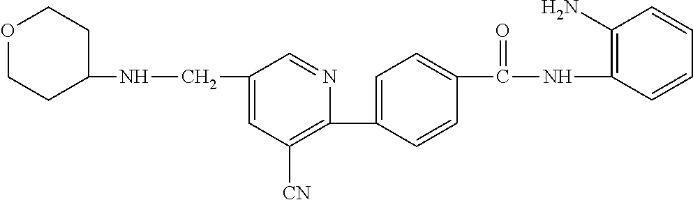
C1=C(CNC2CCOCC2)C=NC(C2=CC=C(C(NC3=C(N)C=CC=C3)=O)C=C2)=C1[CN]
